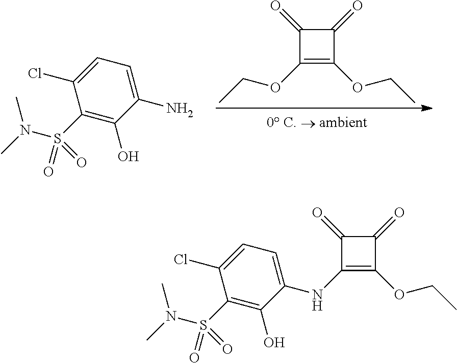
[0 C.  ambient].C1(=O)C(OCC)=C(OCC)C1=O.NC1=CC=C(Cl)C(S(N(C)C)(=O)=O)=C1O.C1(=O)C(NC2=CC=C(Cl)C(S(N(C)C)(=O)=O)=C2O)=C(OCC)C1=O
